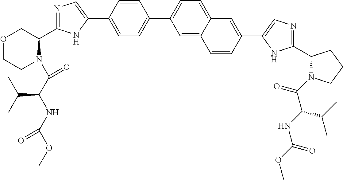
C1(C2=NC=C(C3=CC=C(C4=CC=C5C(=C4)C=CC(C4=CN=C(C6N(C(C(C(C)C)NC(=O)OC)=O)CCC6)N4)=C5)C=C3)N2)COCCN1C(=O)C(C(C)C)NC(=O)OC
